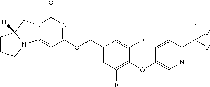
O(C1=C(F)C=C(COC2=NC(=O)N3C(=C2)N2CCCC2([H])C3)C=C1F)C1=CN=C(C(F)(F)F)C=C1
